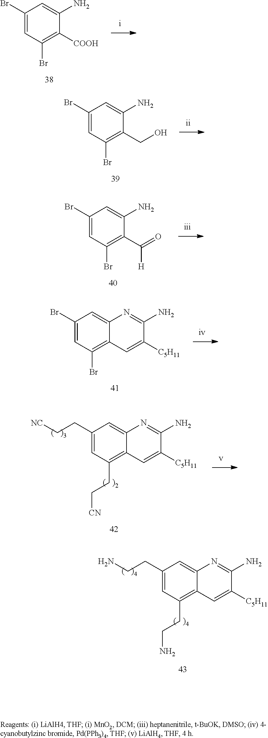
C1(Br)=CC(Br)=C(CO)C(N)=C1.C1(Br)=CC(Br)=C(C(=O)[H])C(N)=C1.C1(Br)=CC(Br)=C2C(=C1)N=C(N)C([C5H11])=C2.C1(CC[NC])=CC(CC[CN])=C2C(=C1)N=C(N)C([C5H11])=C2.C1(CCN)=CC(CCN)=C2C(=C1)N=C(N)C([C5H11])=C2.C1(Br)=CC(Br)=C([COOH])C(N)=C1
